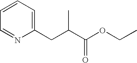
C1=CC=C(CC(C(OCC)=O)C)N=C1
